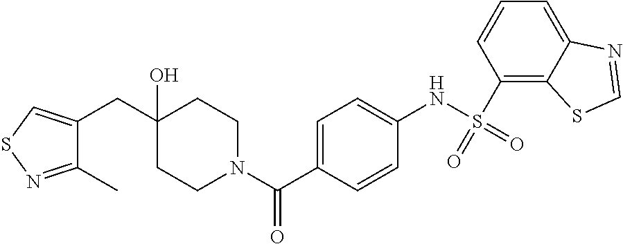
C1CN(C(C2=CC=C(NS(=O)(=O)C3=C4C(=CC=C3)N=CS4)C=C2)=O)CCC1(O)CC1=CSN=C1C
